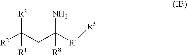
[R2]C(CC([R4][R5])(N)[R8])([R3])[R1]
